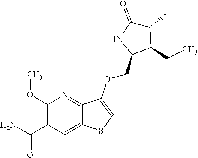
C1(OC)=C(C(N)=O)C=C2C(=N1)C(OCC1C(CC)C(F)C(=O)N1)=CS2
